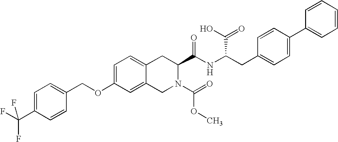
C12=CC=C(OCC3=CC=C(C(F)(F)F)C=C3)C=C1CN(C(=O)OC)C(C(NC(CC1=CC=C(C3=CC=CC=C3)C=C1)C(O)=O)=O)C2
